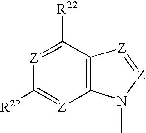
C12=C(C([R22])=[Z]C([R22])=[Z]1)[Z]=[Z]N2C
